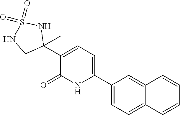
C1(C2(C)NS(=O)(=O)NC2)=CC=C(C2=CC=C3C(=C2)C=CC=C3)NC1=O
